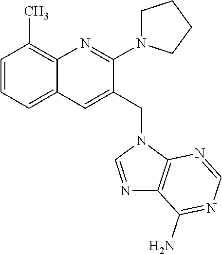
C1=CC=C2C(=C1C)N=C(N1CCCC1)C(CN1C=NC3=C1N=CN=C3N)=C2
